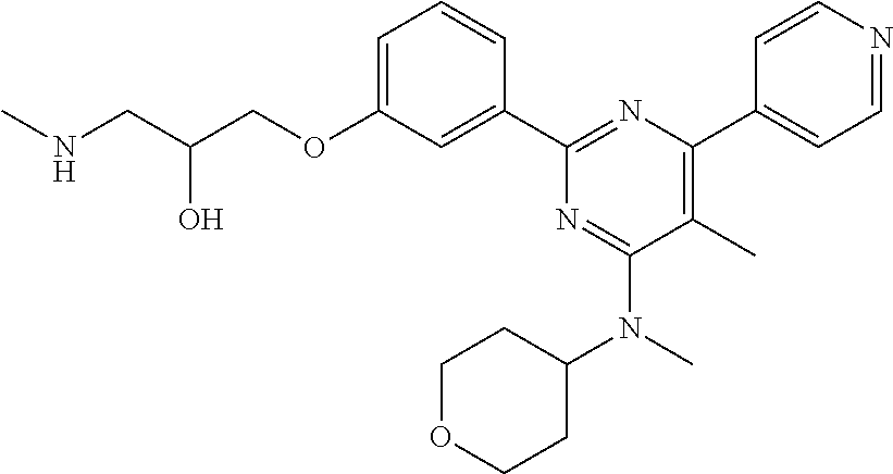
C1=C(OCC(CNC)O)C=C(C2=NC(C3=CC=NC=C3)=C(C)C(N(C3CCOCC3)C)=N2)C=C1
